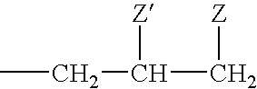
CCC(C[Z])[Z]
